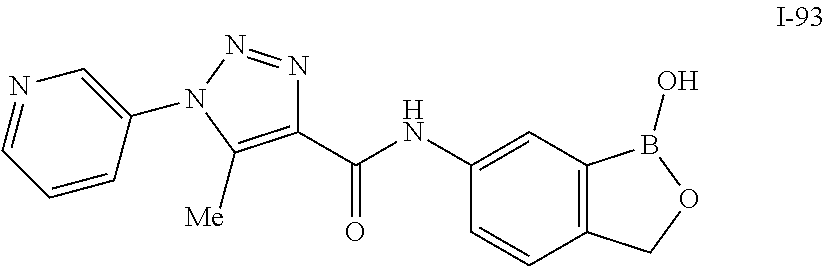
C1(C(NC2=CC3=C(C=C2)COB3O)=O)=C([Me])N(C2=CN=CC=C2)N=N1
